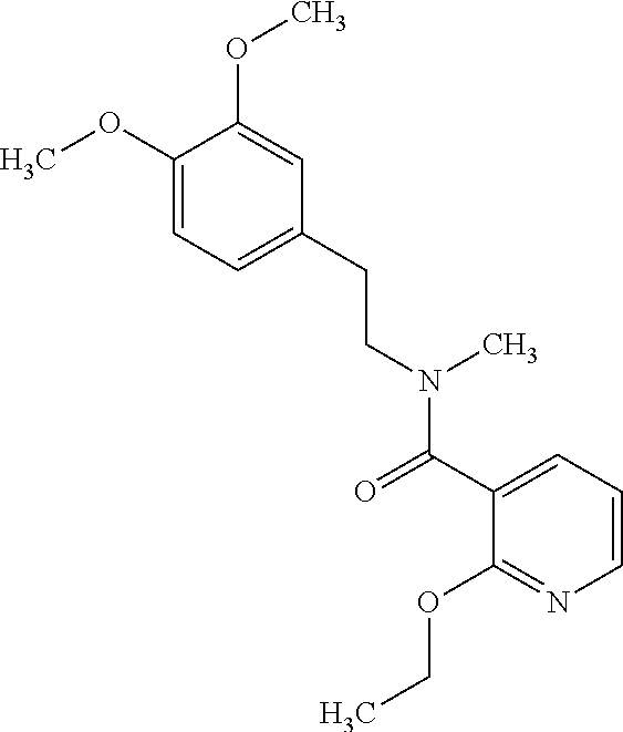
C1=C(CCN(C(C2=CC=CN=C2OCC)=O)C)C=C(OC)C(OC)=C1
